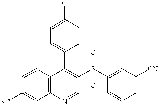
C12=C(C=CC([NC])=C1)C(C1=CC=C(Cl)C=C1)=C(S(C1=CC([CN])=CC=C1)(=O)=O)C=N2
